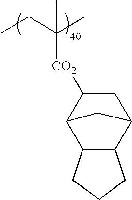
CCC(C)([CO2]C1CC2C3C(C1C2)CCC3)C
